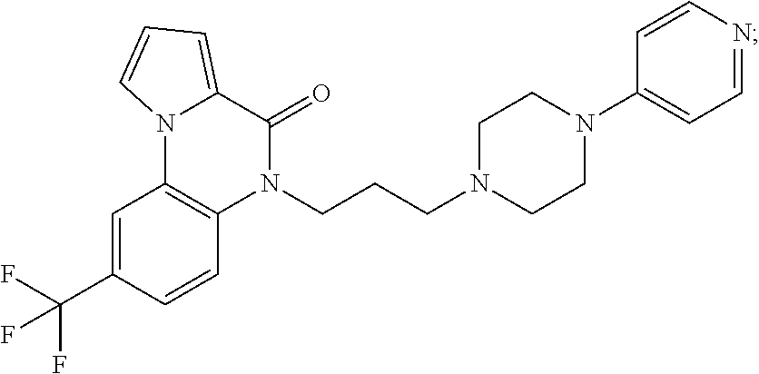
C1(C(F)(F)F)=CC2=C(C=C1)N(CCCN1CCN(C3=CC=NC=C3)CC1)C(=O)C1=CC=CN21
